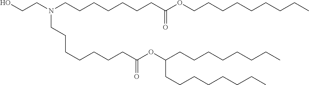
C(C(=O)OC(CCCCCCCC)CCCCCCCC)CCCCCCN(CCCCCCCC(OCCCCCCCCC)=O)CCO
